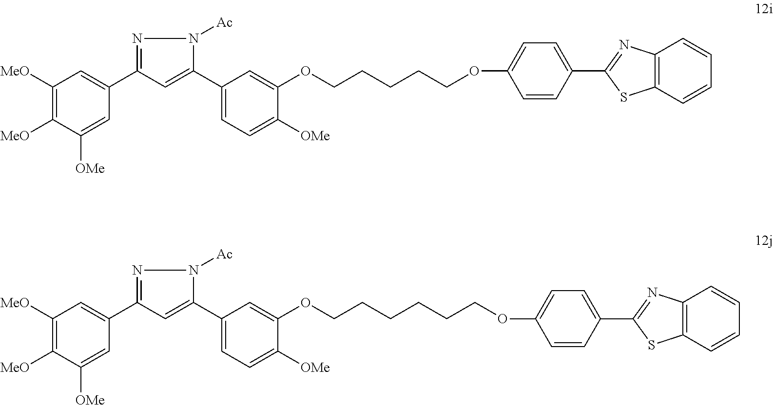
C1([MeO])=C([MeO])C([OMe])=CC(C2=NN([Ac])C(C3=CC=C([OMe])C(OCCCCCOC4=CC=C(C5=NC6=C(S5)C=CC=C6)C=C4)=C3)=C2)=C1.C1([MeO])=C([MeO])C([OMe])=CC(C2=NN([Ac])C(C3=CC=C([OMe])C(OCCCCCCOC4=CC=C(C5=NC6=C(S5)C=CC=C6)C=C4)=C3)=C2)=C1
